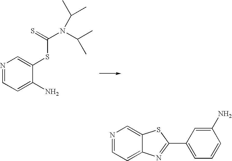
N1=CC=C(N)C(SC(=S)N(C(C)C)C(C)C)=C1.N1=CC=C2C(=C1)SC(C1=CC=CC(N)=C1)=N2
